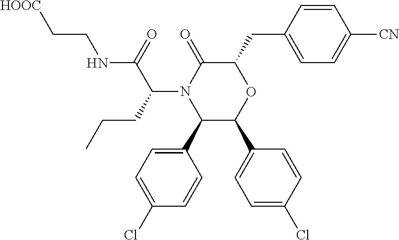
C1(C2=CC=C(Cl)C=C2)C(C2=CC=C(Cl)C=C2)OC(CC2=CC=C([CN])C=C2)C(=O)N1C(CCC)C(NCC[HOOC])=O
